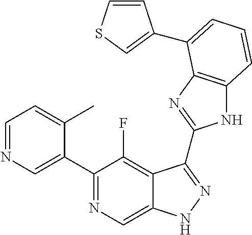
C1=NC=C(C2=NC=C3C(=C2F)C(C2=NC4=C(N2)C=CC=C4C2=CSC=C2)=NN3)C(C)=C1
